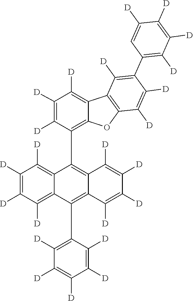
C1(C2=C([D])C([D])=C([D])C([D])=C2[D])=C2C(=C(C3=C4C(=C([D])C([D])=C3[D])C3=C(O4)C([D])=C([D])C(C4=C([D])C([D])=C([D])C([D])=C4)=C3[D])C3=C([D])C([D])=C([D])C([D])=C13)C([D])=C([D])C([D])=C2[D]
